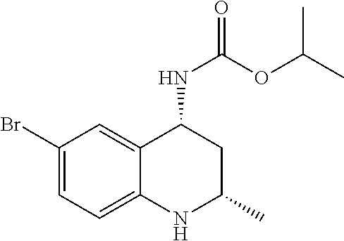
C1(Br)=CC=C2C(=C1)C(NC(=O)OC(C)C)CC(C)N2
